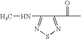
CNC1=NSN=C1C(C)=O
